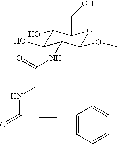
C1(O)C(O)C(NC(CNC(=O)C#CC2=CC=CC=C2)=O)C(OC)OC1CO
